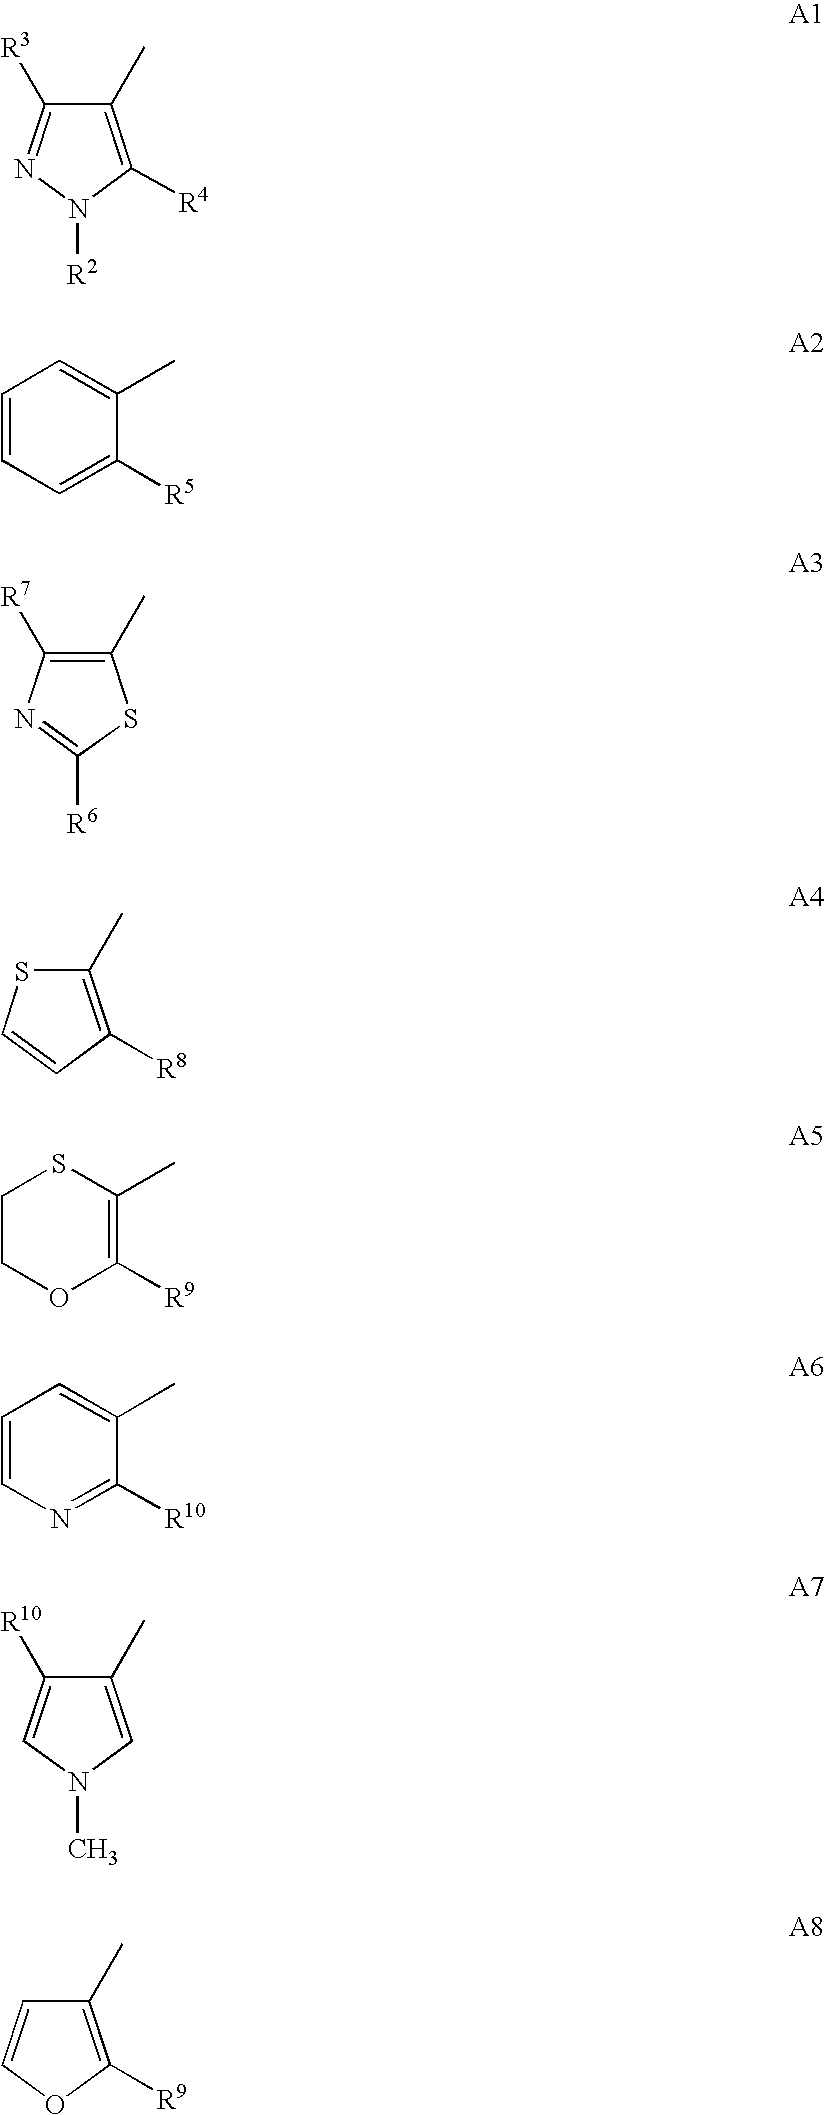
C1([R3])=NN([R2])C([R4])=C1C.C1=CC=C([R5])C(C)=C1.C1([R7])=C(C)SC([R6])=N1.S1C(C)=C([R8])C=C1.C1COC([R9])=C(C)S1.C1=CN=C([R10])C(C)=C1.C1([R10])=CN(C)C=C1C.C1=COC([R9])=C1C
